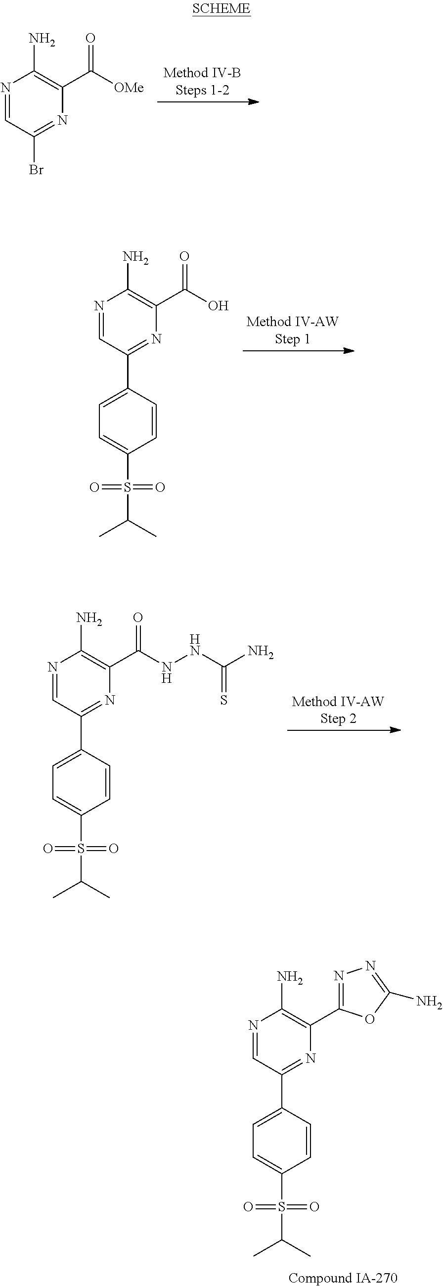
N1=CC(Br)=NC(C(=O)[OMe])=C1N.N1=CC(C2=CC=C(S(=O)(=O)C(C)C)C=C2)=NC(C2=NN=C(N)O2)=C1N.N1=CC(C2=CC=C(S(=O)(=O)C(C)C)C=C2)=NC(C(O)=O)=C1N.N1=CC(C2=CC=C(S(=O)(=O)C(C)C)C=C2)=NC(C(NNC(=S)N)=O)=C1N
